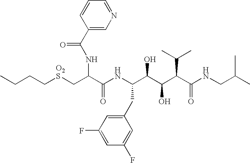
C(CC[O2S]CC(C(NC(C(C(C(C(NCC(C)C)=O)C(C)C)O)O)CC1=CC(F)=CC(F)=C1)=O)NC(C1=CN=CC=C1)=O)C
